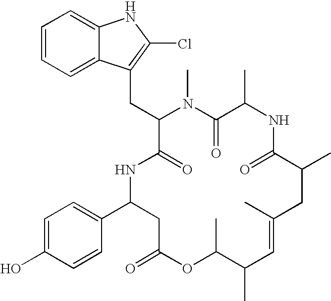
C1=CC=C2C(=C1)NC(Cl)=C2CC1C(=O)NC(C2=CC=C(O)C=C2)CC(=O)OC(C)C(C)C=C(C)CC(C)C(=O)NC(C)C(=O)N1C
